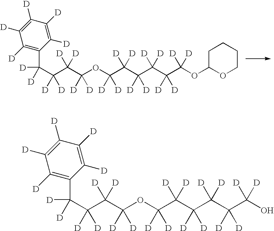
O(C(C(C(C(C1=C([D])C([D])=C([D])C([D])=C1[D])([D])[D])([D])[D])([D])[D])([D])[D])C(C(C(C(C(C(OC1OCCCC1)([D])[D])([D])[D])([D])[D])([D])[D])([D])[D])([D])[D].O(C(C(C(C(C1=C([D])C([D])=C([D])C([D])=C1[D])([D])[D])([D])[D])([D])[D])([D])[D])C(C(C(C(C(C(O)([D])[D])([D])[D])([D])[D])([D])[D])([D])[D])([D])[D]
